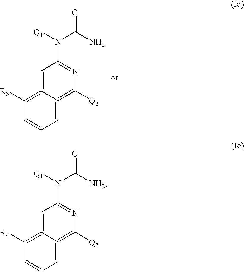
C1=C2=C([R3])C=CC=C2=C([Q2])N=C1N([Q1])C(N)=O.C1=C2=C([R4])C=CC=C2=C([Q2])N=C1N([Q1])C([NH2])=O
